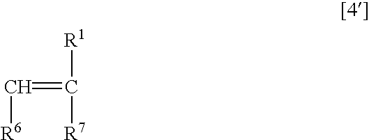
C(=C([R1])[R7])[R6]
